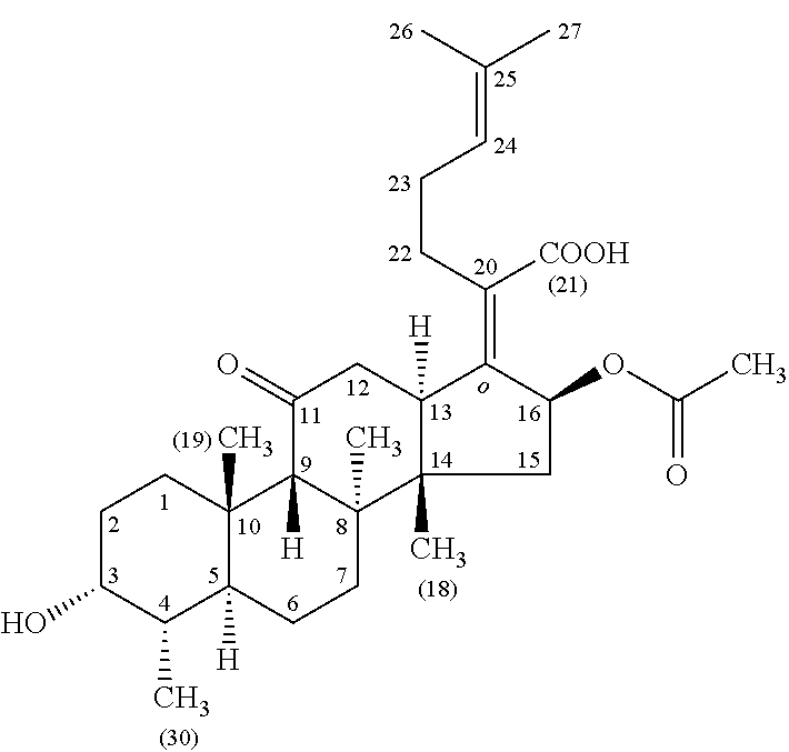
C1C(O)C(C)C2([H])C(C)(C1)C1([H])C(C)(CC2)C2(C)C([H])(CC1=O)C(=C([COOH])CCC=C(C)C)C(OC(C)=O)C2
